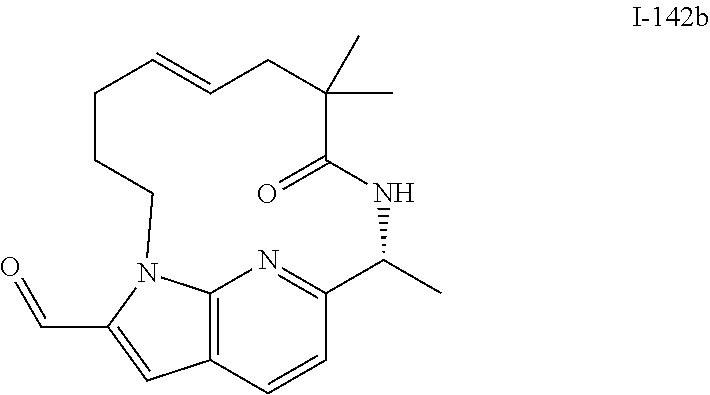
C1C(C)(C)C(=O)NC(C)C2=NC3=C(C=C2)C=C(C=O)N3CCCC=C1
